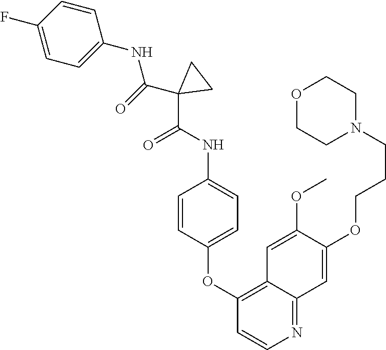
C1=C(F)C=CC(NC(C2(C(NC3=CC=C(OC4=C5C(=NC=C4)C=C(OCCCN4CCOCC4)C(OC)=C5)C=C3)=O)CC2)=O)=C1
